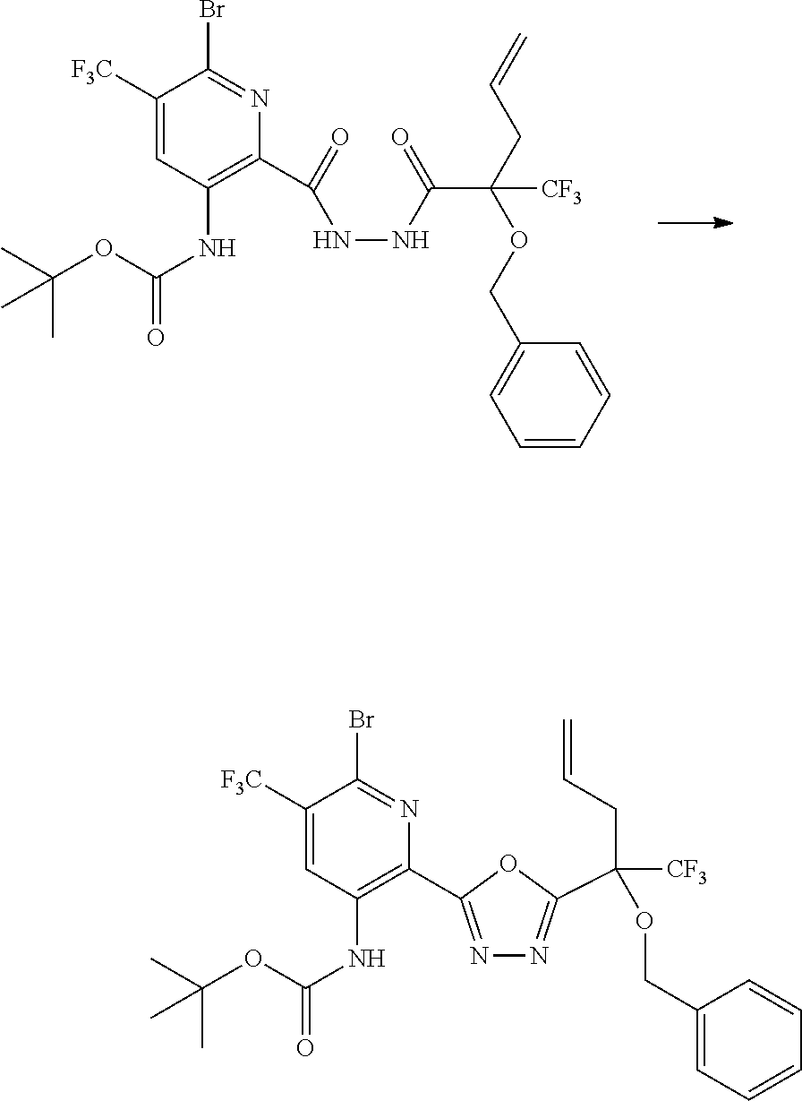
N1=C(C2=C(NC(=O)OC(C)(C)C)C=C([F3C])C(Br)=N2)OC(C(CC=C)([CF3])OCC2=CC=CC=C2)=N1.C1(C(=O)NNC(C(OCC2=CC=CC=C2)(CC=C)[CF3])=O)=C(NC(OC(C)(C)C)=O)C=C([F3C])C(Br)=N1
